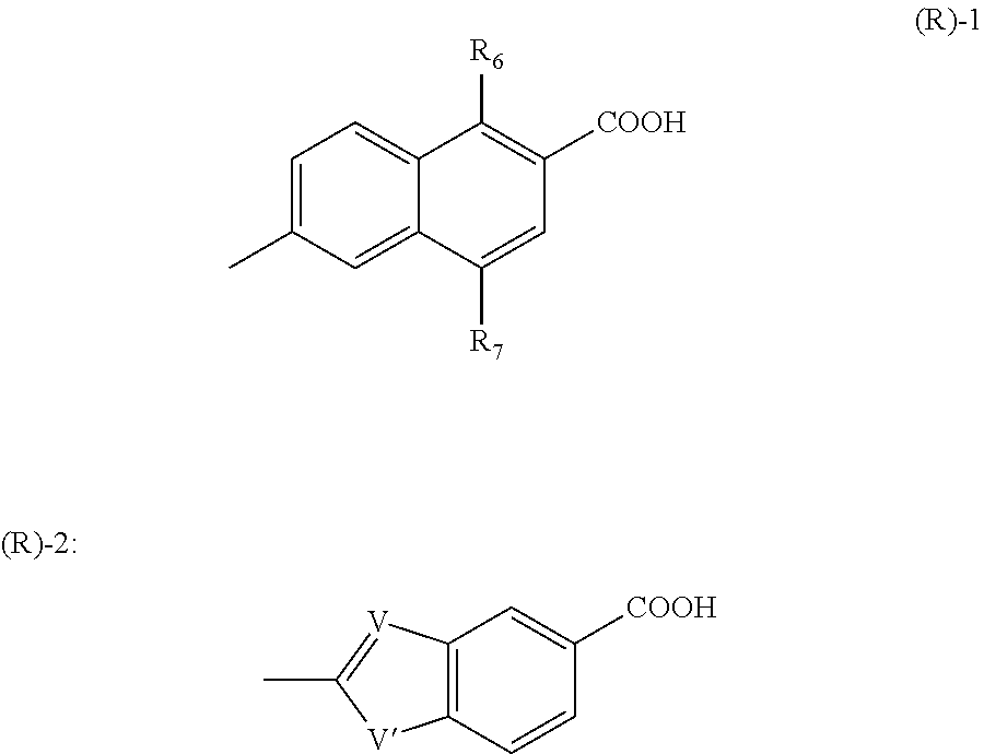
C12=C(C=C([COOH])C=C1)[V]=C(C)[V]2.C1=C(C)C=C2C(=C1)C([R6])=C([COOH])C=C2[R7]
